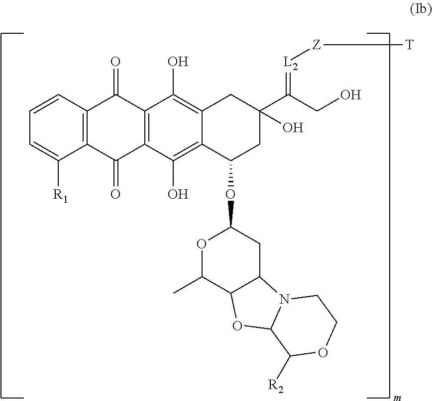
C12=C(C(=O)C3=C(C1=O)C(O)=C1C(=C3O)C(OC3OC(C)C4C(C3)N3C(O4)C([R2])OCC3)CC(O)(C(CO)=[L2][Z][T])C1)C([R1])=CC=C2
